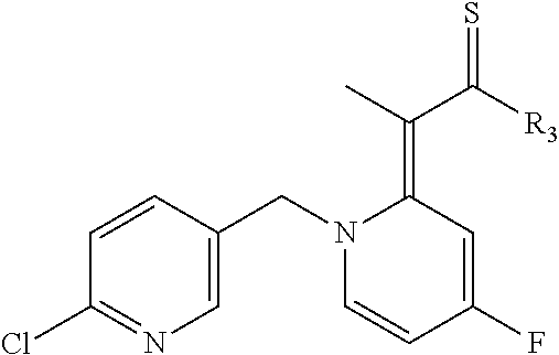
C1=CC(CN2C=CC(F)=CC2=C(C([R3])=S)C)=CN=C1Cl
